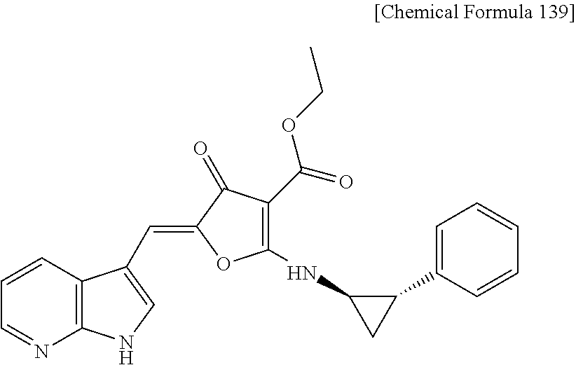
C1=NC2=C(C=C1)C(C=C1OC(NC3CC3C3=CC=CC=C3)=C(C(=O)OCC)C1=O)=CN2
